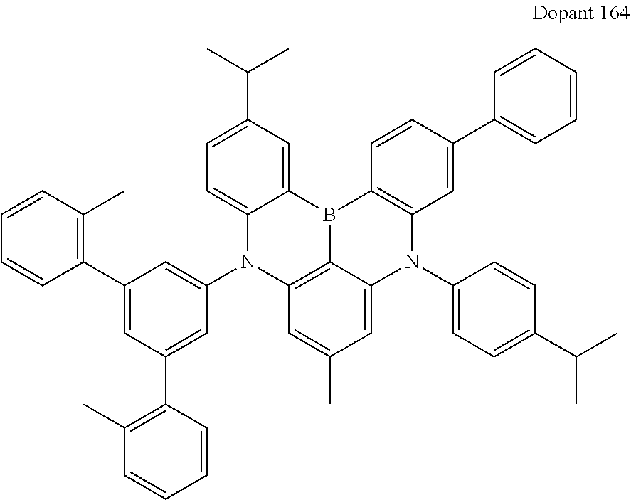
N1(C2=CC(C3=C(C)C=CC=C3)=CC(C3=C(C)C=CC=C3)=C2)C2=C3C(=CC(C)=C2)N(C2=CC=C(C(C)C)C=C2)C2=C(B3C3=CC(C(C)C)=CC=C13)C=CC(C1=CC=CC=C1)=C2
